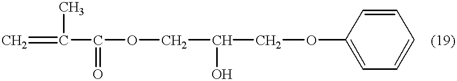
C1=CC(OCC(O)COC(=O)C(=C)C)=CC=C1
